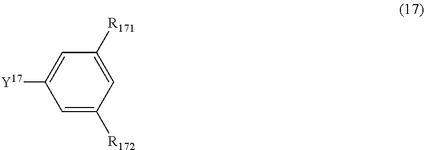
C1=C([R172])C=C([R171])C=C1[Y17]
